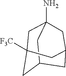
C1C2(N)CC3CC(CC1([F3C])C3)C2
